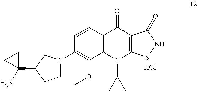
C1=CC2=C(C(OC)=C1N1CCC(C3(N)CC3)C1)N(C1CC1)C1=C(C2=O)C(=O)NS1.Cl
